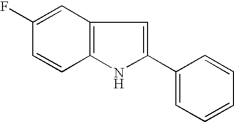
C1(F)=CC2=C(C=C1)NC(C1=CC=CC=C1)=C2
